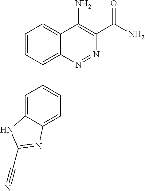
C1=CC(C2=CC=C3C(=C2)NC(C#N)=N3)=C2C(=C1)C(N)=C(C(N)=O)N=N2
